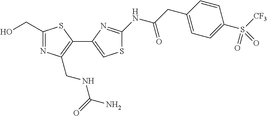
C1(CO)=NC(CNC(N)=O)=C(C2=CSC(NC(CC3=CC=C(S(=O)([CF3])=O)C=C3)=O)=N2)S1
